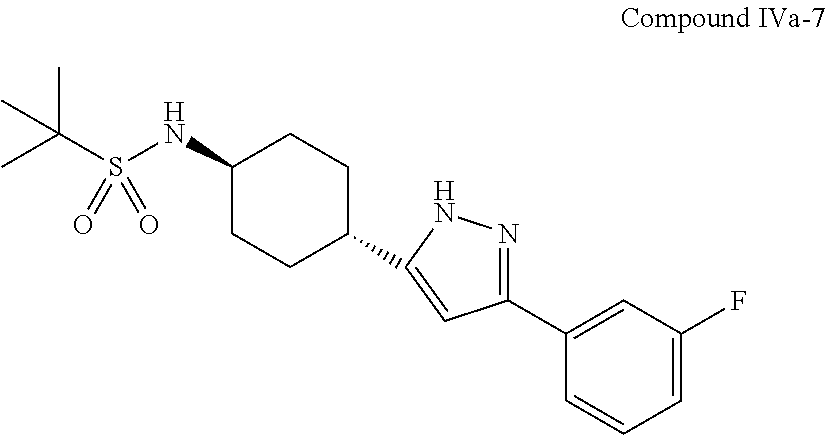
CC(S(NC1CCC(C2=CC(C3=CC(F)=CC=C3)=NN2)CC1)(=O)=O)(C)C
